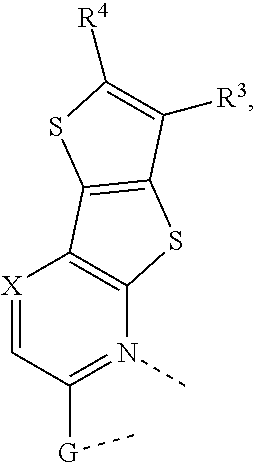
[X]1=CC([G]C)=N(C)C2=C1C1=C(S2)C([R3])=C([R4])S1
